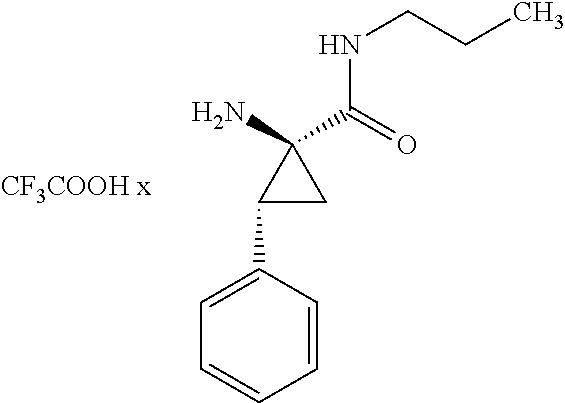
C1=CC(C2CC2(N)C(=O)NCCC)=CC=C1
